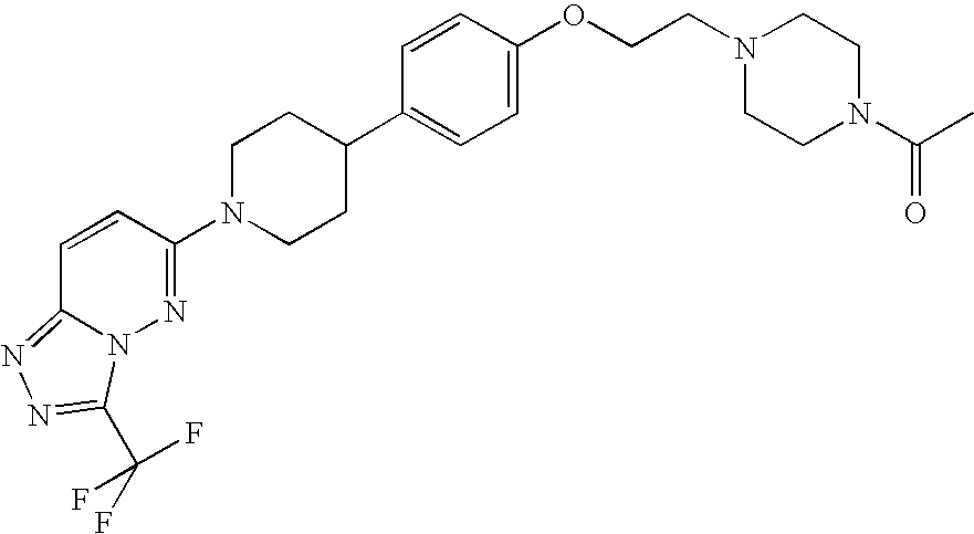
C1(OCCN2CCN(C(C)=O)CC2)=CC=C(C2CCN(C3=NN4C(=NN=C4C(F)(F)F)C=C3)CC2)C=C1
